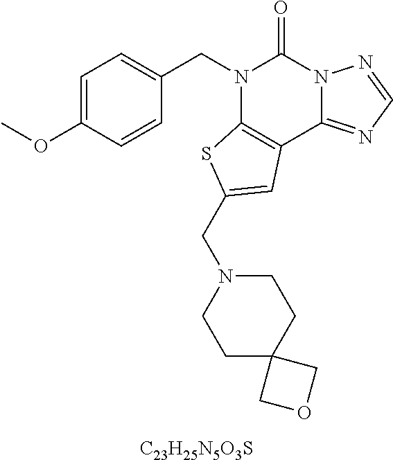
N1(CC2=CC=C(OC)C=C2)C2=C(C3=NC=NN3C1=O)C=C(CN1CCC3(CC1)COC3)S2.[C23H25N5O3S]
